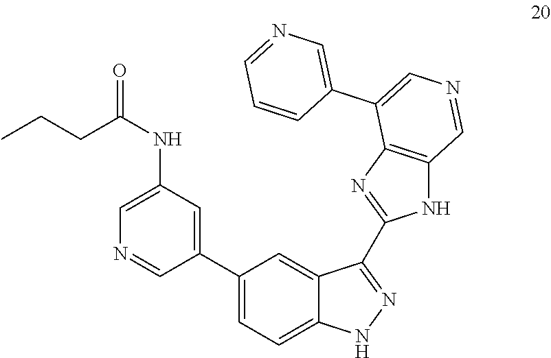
C1(C2=CC=C3C(=C2)C(C2=NC4=C(N2)C=NC=C4C2=CN=CC=C2)=NN3)=CC(NC(CCC)=O)=CN=C1
